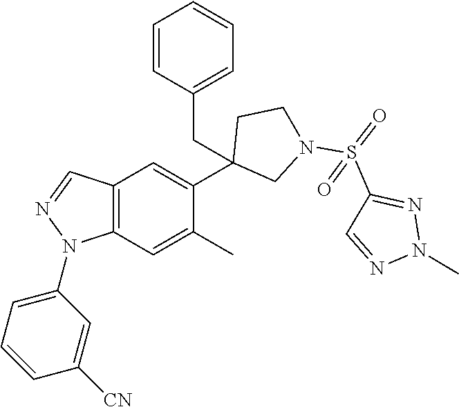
C12=C(C=C(C)C(C3(CC4=CC=CC=C4)CN(S(=O)(C4=NN(C)N=C4)=O)CC3)=C1)N(C1=CC=CC([CN])=C1)N=C2
